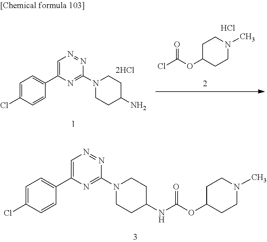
C(OC1CCN(C)CC1)(=O)NC1CCN(C2=NC(C3=CC=C(Cl)C=C3)=CN=N2)CC1.C1=C(C2=CC=C(Cl)C=C2)N=C(N2CCC(N)CC2)N=N1.ClC(OC1CCN(C)CC1)=O.Cl
